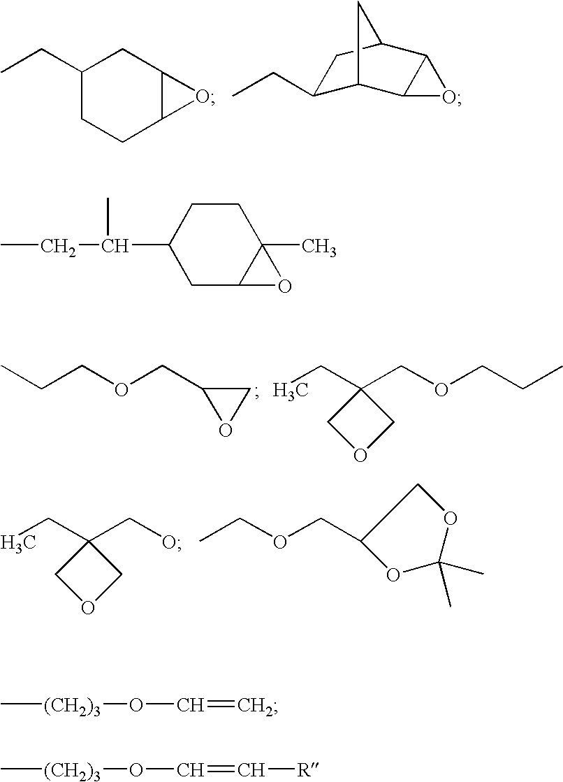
C1(CC)CCC2C(C1)O2.C1(CC)C2C3C(C(C1)C2)O3.CCCOCC1CO1.CCC1(COCCC)COC1.CCC1(CO)COC1.CCOCC1OC(C)(C)OC1.CCC(C)C1CC2C(C)(CC1)O2.C[(CH2)3]OC=C.C[(CH2)3]OC=C[R]
